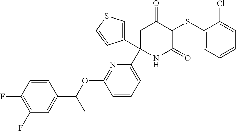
C1(SC2C(=O)CC(C3=CC=CC(OC(C4=CC(F)=C(F)C=C4)C)=N3)(C3=CSC=C3)NC2=O)=CC=CC=C1Cl
